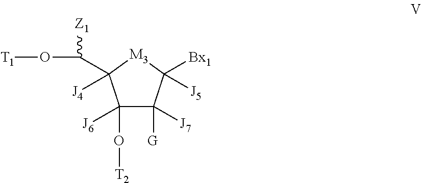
C1(O[T2])([J6])C([G])([J7])C([Bx1])([J5])[M3]C1([J4])C(O[T1])[Z1]
